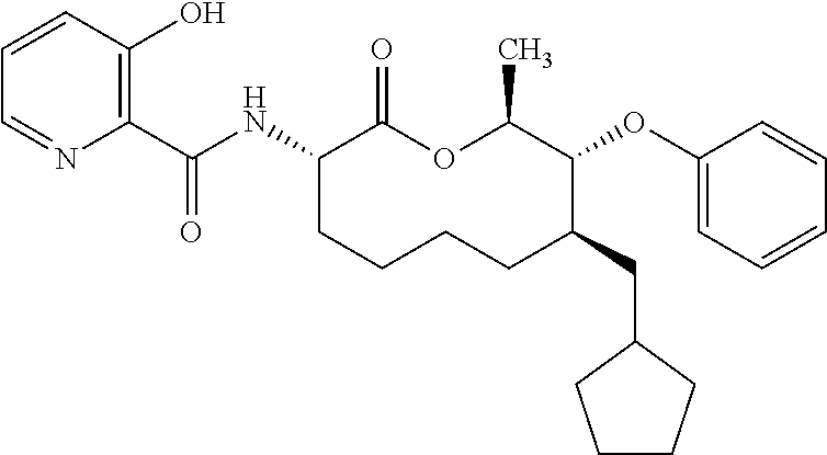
C1(C(NC2C(=O)OC(C)C(OC3=CC=CC=C3)C(CC3CCCC3)CCCC2)=O)=C(O)C=CC=N1
